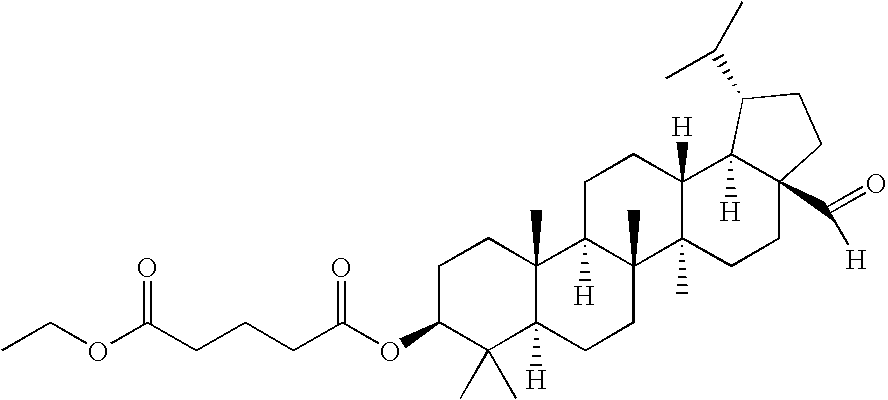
C1C(OC(CCCC(OCC)=O)=O)C(C)(C)C2([H])C(C)(C1)C1([H])C(C)(CC2)C2(C)C([H])(CC1)C1([H])C(C(=O)[H])(CC2)CCC1C(C)C
